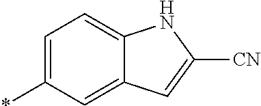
C1=C(*)C=C2C(=C1)NC([CN])=C2
